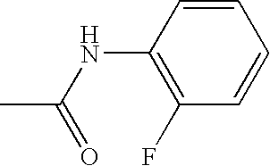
CC(NC1=C(F)C=CC=C1)=O
